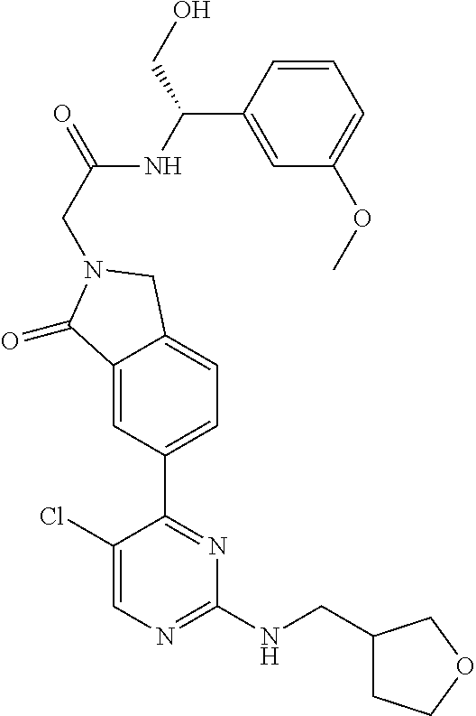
C1(Cl)=CN=C(NCC2CCOC2)N=C1C1=CC=C2C(=C1)C(=O)N(CC(=O)NC(C1=CC(OC)=CC=C1)CO)C2
